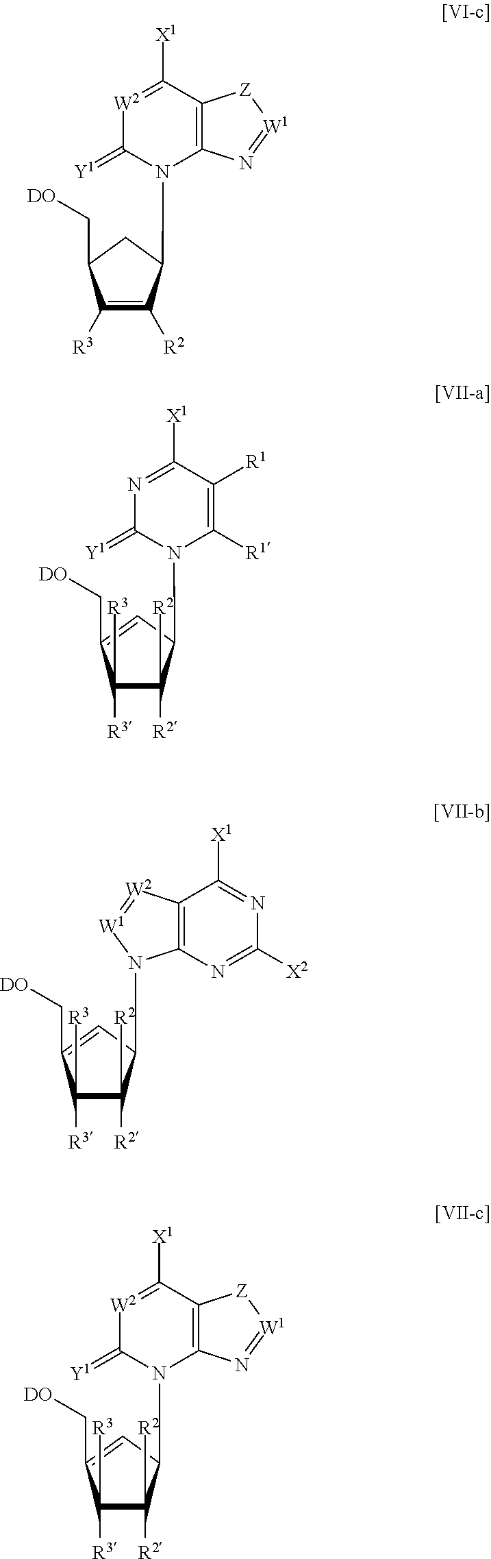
C1([R1])=C([R1])C([X1])=NC(=[Y1])N1C1C([R2])([R2])C([R3])([R3])C(C[DO])=C1.C1([R3])C([R2])C(N2C3=C(C([X1])=[W2]C2=[Y1])[Z][W1]=N3)CC1C[DO].C12=C(C([X1])=NC([X2])=N1)[W2]=[W1]N2C1C([R2])([R2])C([R3])([R3])C(C[DO])=C1.C12=C(C([X1])=[W2]C(=[Y1])N1C1C([R2])([R2])C([R3])([R3])C(C[DO])=C1)[Z][W1]=N2
